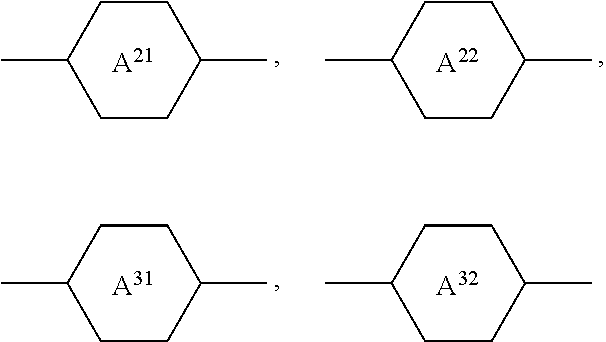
C1(C)CCC(C)CC1.[A21].C1(C)CCC(C)CC1.[A22].C1(C)CCC(C)CC1.[A31].C1(C)CCC(C)CC1.[A32]
